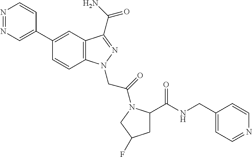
N1=NC=C(C2=CC3=C(C=C2)N(CC(=O)N2C(C(NCC4=CC=NC=C4)=O)CC(F)C2)N=C3C(N)=O)C=C1
